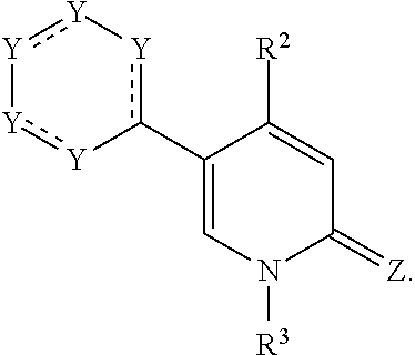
[Y]1:[Y][Y]c(C2=CN([R3])C(=[Z])C=C2[R2])-[Y]:[Y]1
